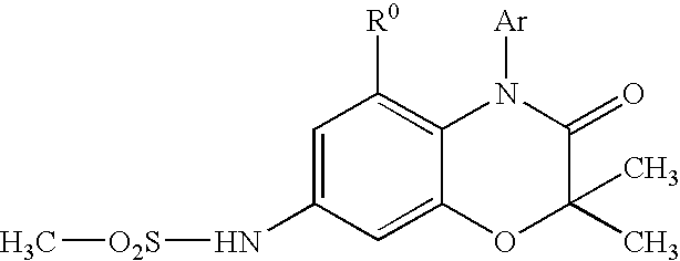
C[O2S]NC1=CC([R0])=C2C(=C1)OC(C)(C)C(=O)N2[Ar]
